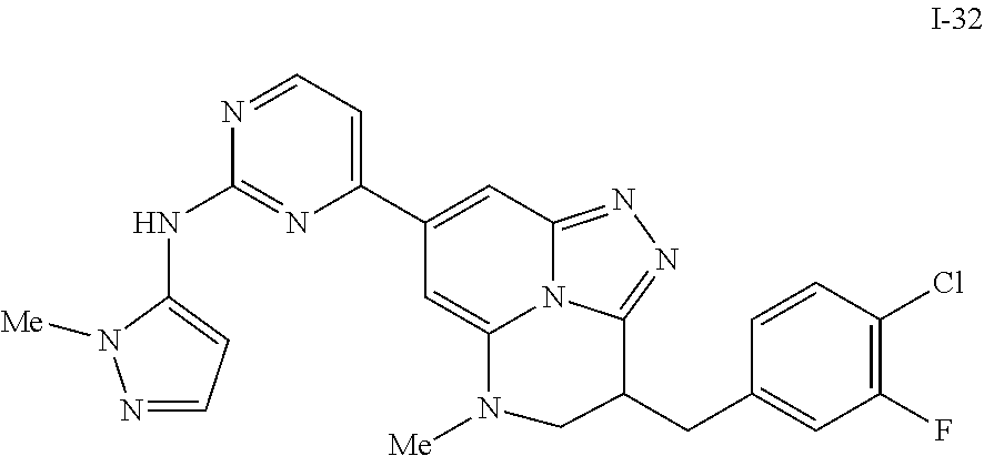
N1=CC=C(NC2=NC(C3=CC4=NN=C5N4C(=C3)N([Me])CC5CC3=CC(F)=C(Cl)C=C3)=CC=N2)N1[Me]
